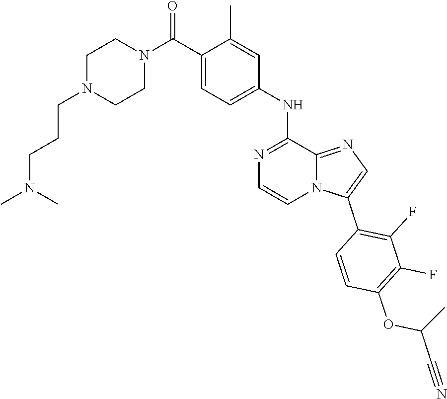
CN(C)CCCN1CCN(C(C2=CC=C(NC3=NC=CN4C(C5=C(F)C(F)=C(OC(C#N)C)C=C5)=CN=C43)C=C2C)=O)CC1
